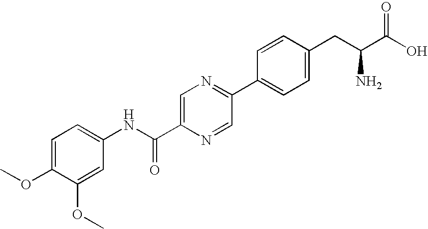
C1=C(C(NC2=CC=C(OC)C(OC)=C2)=O)N=CC(C2=CC=C(CC(C(O)=O)N)C=C2)=N1
